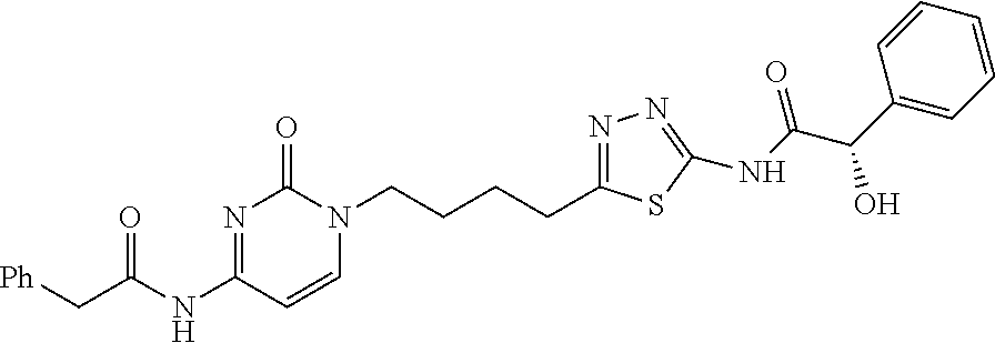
[Ph]CC(NC1=NC(=O)N(CCCCC2=NN=C(NC(=O)C(O)C3=CC=CC=C3)S2)C=C1)=O
